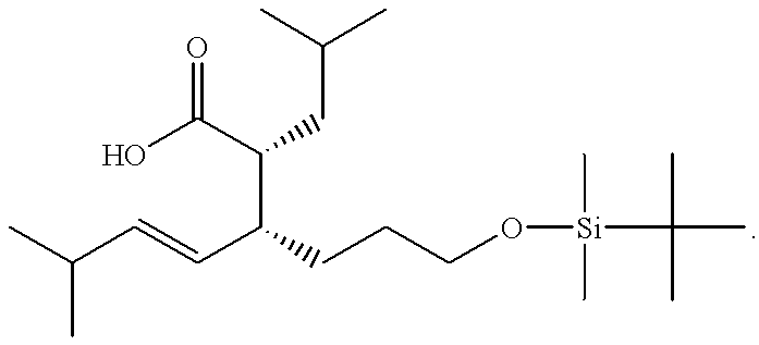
OC(C(C(C=CC(C)C)CCCO[Si](C(C)(C)C)(C)C)CC(C)C)=O
